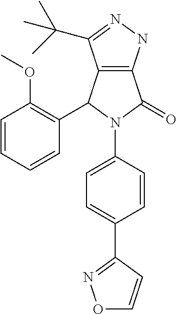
C12=C(NN=C1C(C)(C)C)C(=O)N(C1=CC=C(C3=NOC=C3)C=C1)C2C1=C(OC)C=CC=C1
